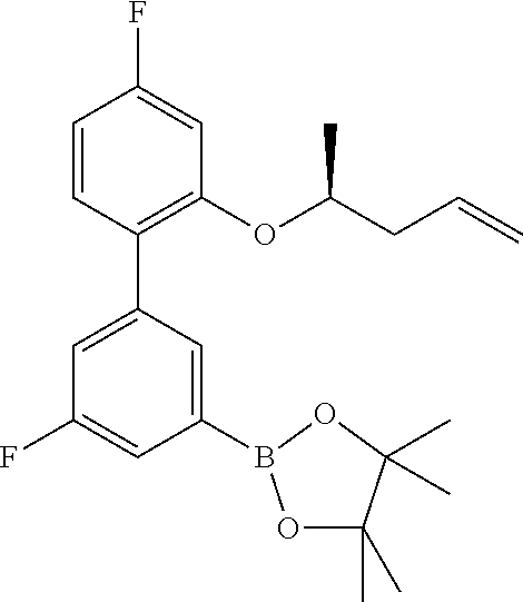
C1=CC(C2=CC(F)=CC(B3OC(C)(C)C(C)(C)O3)=C2)=C(OC(CC=C)C)C=C1F
